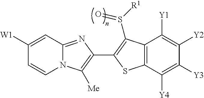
C12=NC(C3=C(S([R1])=O)C4=C(C([Y4])=C([Y3])C([Y2])=C4[Y1])S3)=C([Me])N1C=CC([W1])=C2
